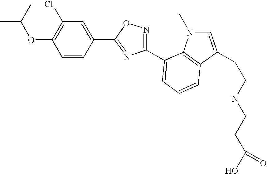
C1=CC(C2=NC(C3=CC=CC4=C3N(C)C=C4CCNCCC(O)=O)=NO2)=CC(Cl)=C1OC(C)C
